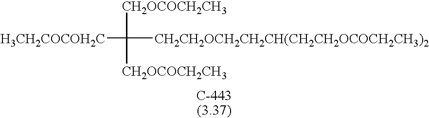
[H3CH2COCOH2C]C([CH2OCOCH2CH3])([CH2OCOCH2CH3])[CH2CH2OCH2CH2CH(CH2CH2OCOCH2CH3)2]
